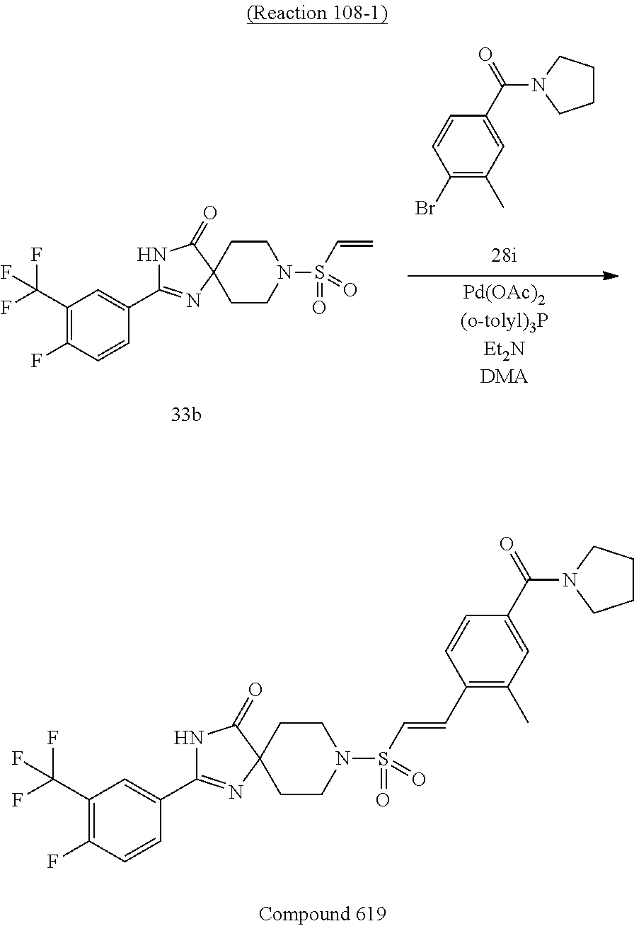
C1CC2(CCN1S(=O)(C=C)=O)C(=O)NC(C1=CC(C(F)(F)F)=C(F)C=C1)=N2.C1(Br)=C(C)C=C(C(=O)N2CCCC2)C=C1.[Pd(OAc)2(o-tolyl)3PEt2NDMA].C1CC2(CCN1S(=O)(C=CC1=C(C)C=C(C(=O)N3CCCC3)C=C1)=O)C(=O)NC(C1=CC(C(F)(F)F)=C(F)C=C1)=N2
